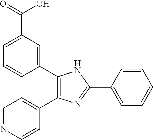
C1(C2=CC(C(O)=O)=CC=C2)=C(C2=CC=NC=C2)N=C(C2=CC=CC=C2)N1
